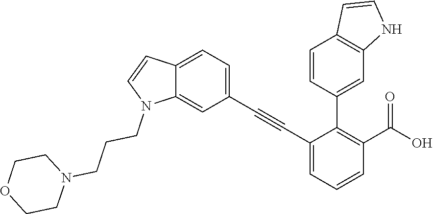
C1=C(C#CC2=CC=C3C(=C2)N(CCCN2CCOCC2)C=C3)C(C2=CC3=C(C=C2)C=CN3)=C(C(O)=O)C=C1
